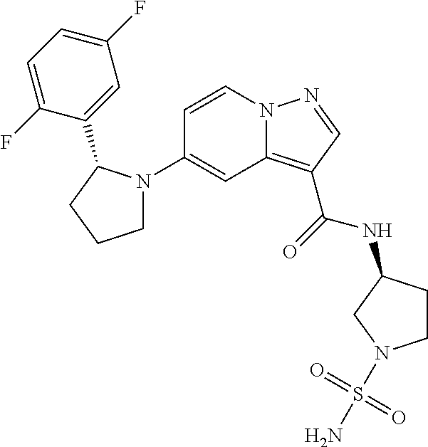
C1(N2CCCC2C2=CC(F)=CC=C2F)=CC2=C(C(=O)NC3CCN(S(N)(=O)=O)C3)C=NN2C=C1
